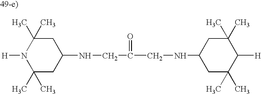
C1(C)(C)CC(NCC(=O)CNC2CC(C)(C)C([H])C(C)(C)C2)CC(C)(C)N1[H]
